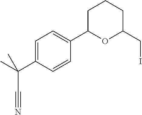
C1=C(C(C)(C#N)C)C=CC(C2OC(CI)CCC2)=C1
